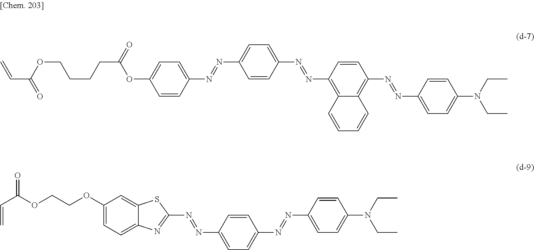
C(=O)(OC1=CC=C(N=NC2=CC=C(N=NC3=C4C(=C(N=NC5=CC=C(N(CC)CC)C=C5)C=C3)C=CC=C4)C=C2)C=C1)CCCCOC(=O)C=C.N(=NC1=CC=C(N(CC)CC)C=C1)C1=CC=C(N=NC2=NC3=CC=C(OCCOC(C=C)=O)C=C3S2)C=C1
